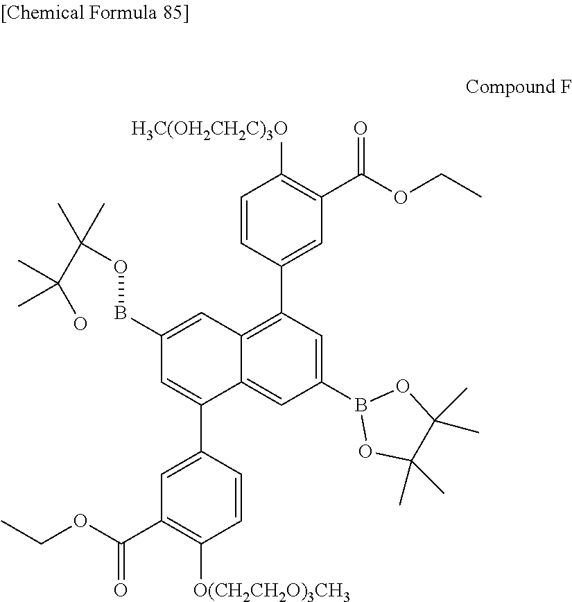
C1(B2OC(C)(C)C(C)(C)O2)=CC(C2=CC(C(OCC)=O)=C([H3C(OH2CH2C)3O])C=C2)=C2C(=C1)C(C1=CC(C(OCC)=O)=C([O(CH2CH2O)3CH3])C=C1)=CC(BOC(C(O)(C)C)(C)C)=C2
